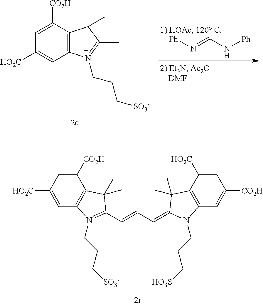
C12=C(C([CO2H])=CC([HO2C])=C1)C(C)(C)C(C)=N2CCC[SO3-].[Ph]N=CN[Ph].C1([CO2H])=CC([HO2C])=CC2=C1C(C)(C)C(C=CC=C1C(C)(C)C3=C(C=C([CO2H])C=C3[HO2C])N1CCC[HO3S])=N2CCC[SO3-]
